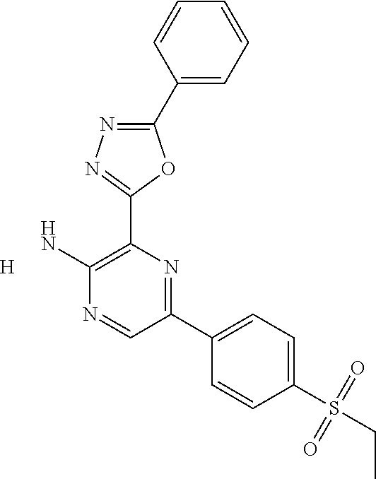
[H].C1(C2=CC=CC=C2)=NN=C(C2=C(N)N=CC(C3=CC=C(S(CC)(=O)=O)C=C3)=N2)O1
